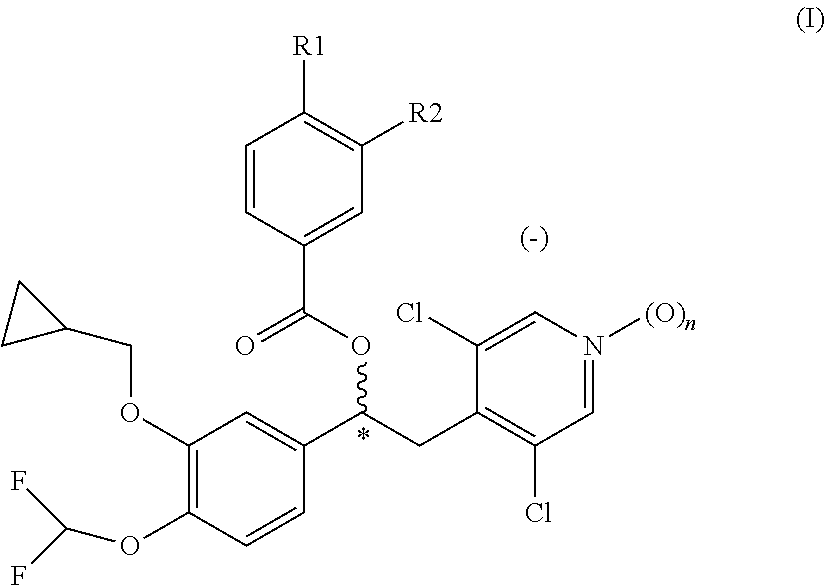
C1(OCC2CC2)=C(OC(F)F)C=CC(C(OC(C2=CC([R2])=C([R1])C=C2)=O)CC2=C(Cl)C=N([(O)n])C=C2Cl)=C1
